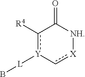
c1([R4])[Y]([L]B)-c[X][NH]C1=O
